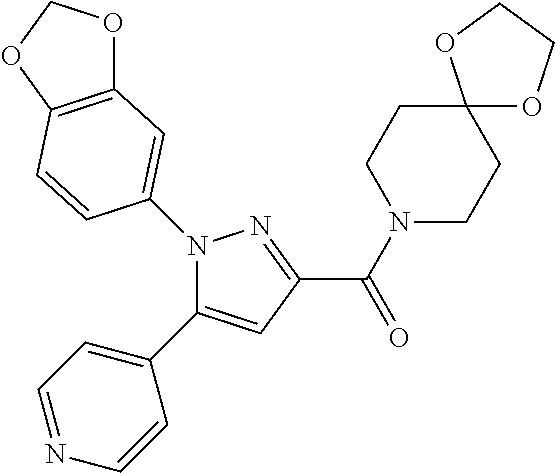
N1(C2=CC3=C(OCO3)C=C2)C(C2=CC=NC=C2)=CC(C(=O)N2CCC3(CC2)OCCO3)=N1
